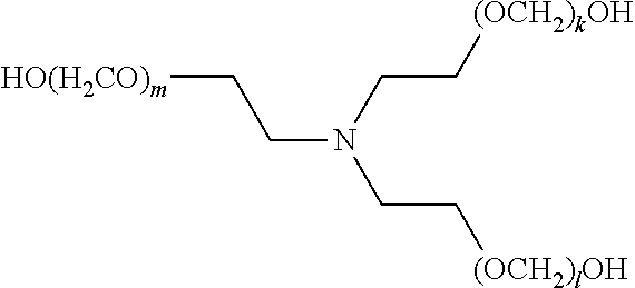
C(N(CC[(OCH2)kOH])CC[(OCH2)lOH])C[HO(H2CO)m]
